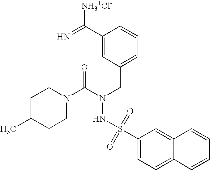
C1(C(=N)[NH3+Cl-])=CC(CN(C(=O)N2CCC(C)CC2)NS(C2=CC=C3C(=C2)C=CC=C3)(=O)=O)=CC=C1
